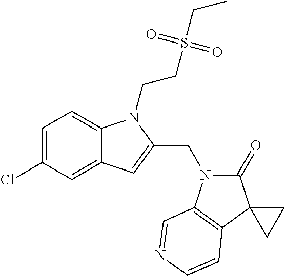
C1=C(Cl)C=C2C(=C1)N(CCS(CC)(=O)=O)C(CN1C(=O)C3(C4=C1C=NC=C4)CC3)=C2
